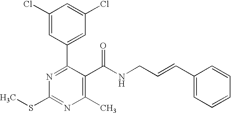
C1(Cl)=CC(C2=NC(SC)=NC(C)=C2C(NCC=CC2=CC=CC=C2)=O)=CC(Cl)=C1
